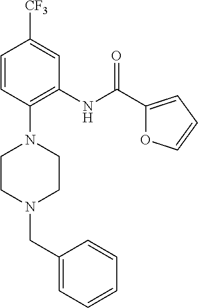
C1=CC(N2CCN(CC3=CC=CC=C3)CC2)=C(NC(C2=CC=CO2)=O)C=C1[CF3]
